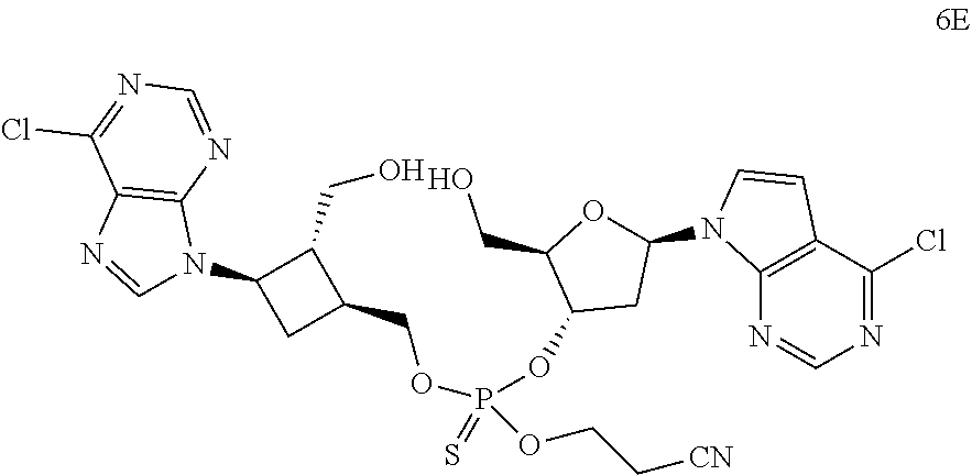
N1=CN=C(Cl)C2=C1N(C1OC(CO)C(OP(OCC3C(CO)C(N4C=NC5=C4N=CN=C5Cl)C3)(=S)OCC[CN])C1)C=C2
